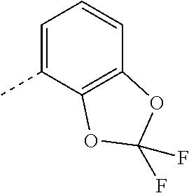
C1=C(C)C2=C(C=C1)OC(F)(F)O2
